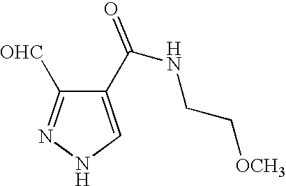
C1(C(NCC[OCH3])=O)=CNN=C1[OHC]
